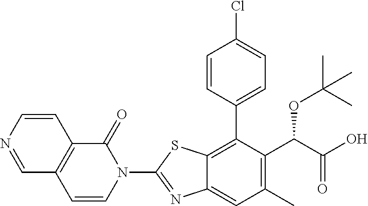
N1(C2=NC3=CC(C)=C(C(OC(C)(C)C)C(=O)O)C(C4=CC=C(Cl)C=C4)=C3S2)C(=O)C2=C(C=C1)C=NC=C2
